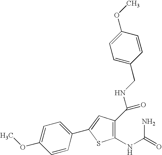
C1(NC(=O)N)=C(C(=O)NCC2=CC=C(OC)C=C2)C=C(C2=CC=C(OC)C=C2)S1
